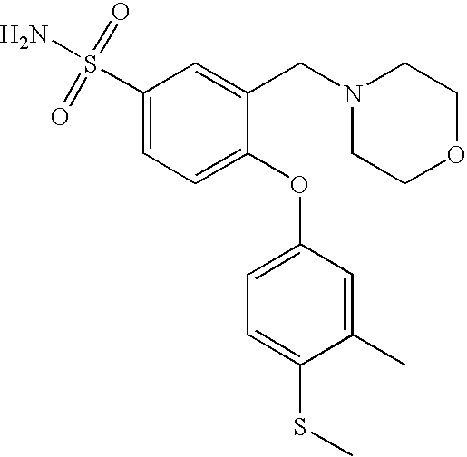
C1(S(=O)(=O)N)=CC=C(OC2=CC=C(SC)C(C)=C2)C(CN2CCOCC2)=C1
